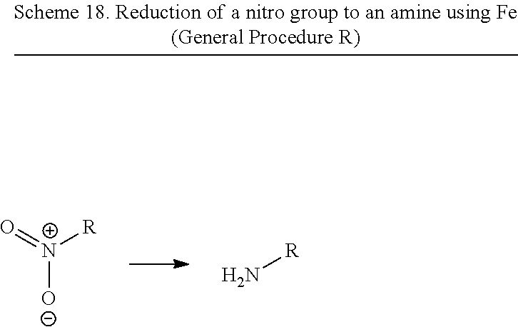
O=[N+]([R])[O-].N[R]
